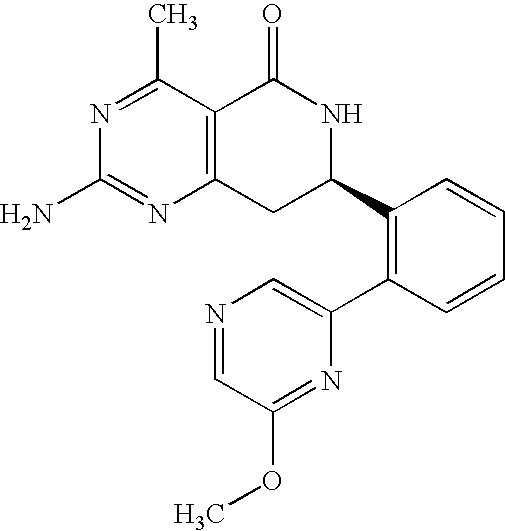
N1=C(C)C2=C(N=C1N)CC(C1=C(C3=CN=CC(OC)=N3)C=CC=C1)NC2=O
